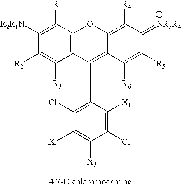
C1([R1])=C([R2R1N])C([R2])=C([R3])C2=C1OC1=C([R4])C(=[NR3R4])C([R5])=C([R6])C1=C2C1=C(Cl)C([X4])=C([X3])C(Cl)=C1[X1]
